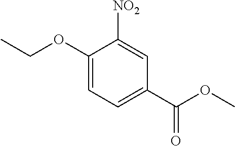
C1(OCC)=CC=C(C(=O)OC)C=C1[NO2]
